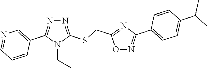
N1=C(SCC2=NC(C3=CC=C(C(C)C)C=C3)=NO2)N(CC)C(C2=CN=CC=C2)=N1
